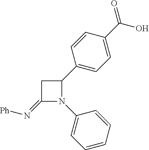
C1(=N[Ph])N(C2=CC=CC=C2)C(C2=CC=C(C(O)=O)C=C2)C1
